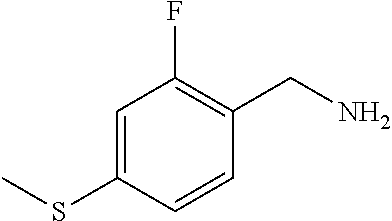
C1=C(SC)C=CC(CN)=C1F
